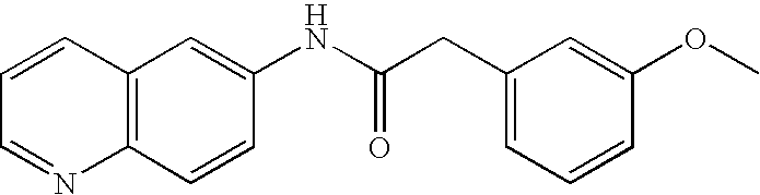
C12=C(C=C(NC(CC3=CC=CC(OC)=C3)=O)C=C1)C=CC=N2
